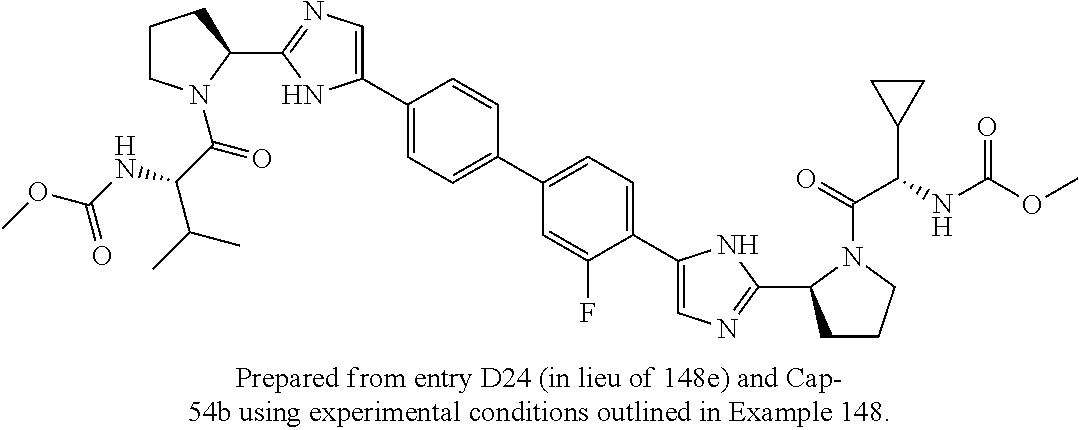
C1CN(C(C(NC(OC)=O)C(C)C)=O)C(C2=NC=C(C3=CC=C(C4=CC=C(C5=CN=C(C6CCCN6C(=O)C(NC(OC)=O)C6CC6)N5)C(F)=C4)C=C3)N2)C1
